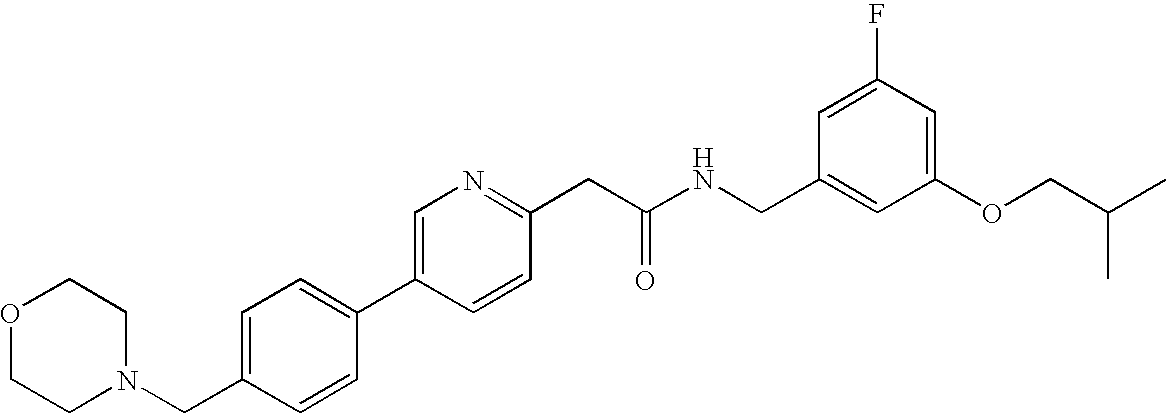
C1(CN2CCOCC2)=CC=C(C2=CN=C(CC(NCC3=CC(OCC(C)C)=CC(F)=C3)=O)C=C2)C=C1
